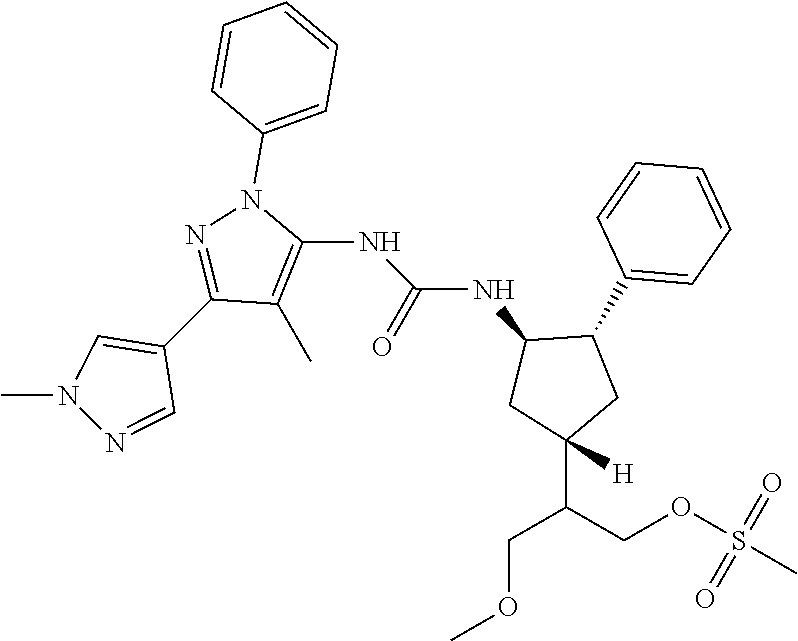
C1(C)=C(NC(=O)NC2CC(C(COS(=O)(=O)C)COC)([H])CC2C2=CC=CC=C2)N(C2=CC=CC=C2)N=C1C1=CN(C)N=C1
